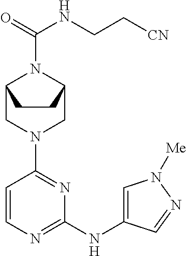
C1=CN=C(NC2=CN([Me])N=C2)N=C1N1CC2N(C(NCC[CN])=O)C(C1)CC2
